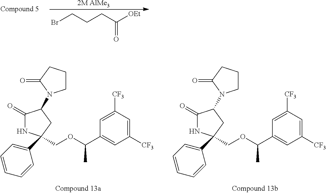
[2M AlMe3].BrCCCC([OEt])=O.C(OC(C1=CC([CF3])=CC([CF3])=C1)C)C1(C2=CC=CC=C2)NC(=O)C(N2CCCC2=O)C1.C(OC(C1=CC([CF3])=CC([CF3])=C1)C)C1(C2=CC=CC=C2)NC(=O)C(N2CCCC2=O)C1
